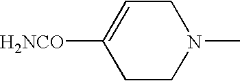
C1=C([H2NCO])CCN(C)C1
